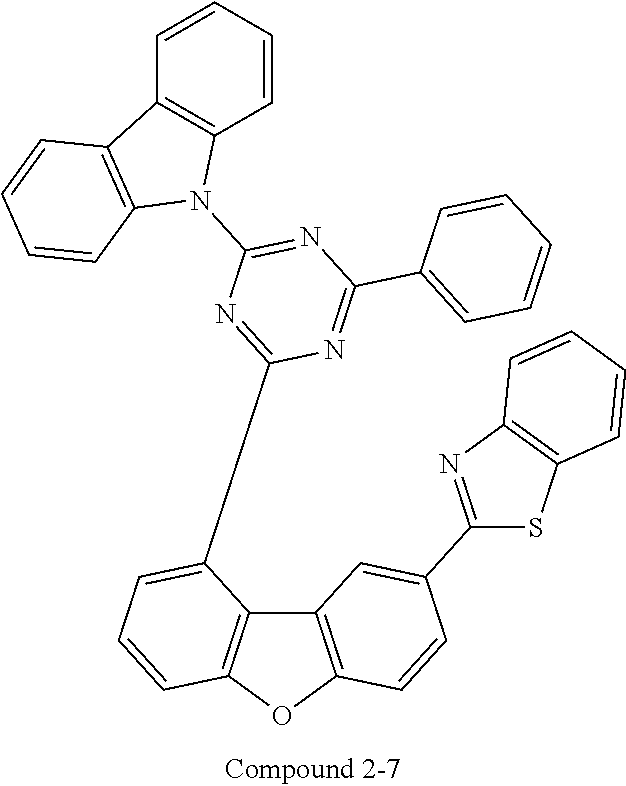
S1C2=C(N=C1C1=CC3=C(OC4=C3C(C3=NC(N5C6=C(C=CC=C6)C6=C5C=CC=C6)=NC(C5=CC=CC=C5)=N3)=CC=C4)C=C1)C=CC=C2
